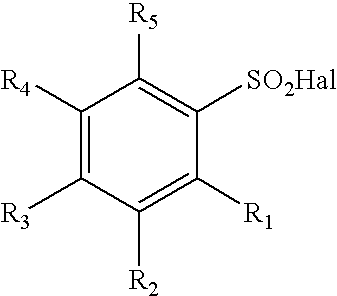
C1([R4])=C([R3])C([R2])=C([R1])C([SO2Hal])=C1[R5]
